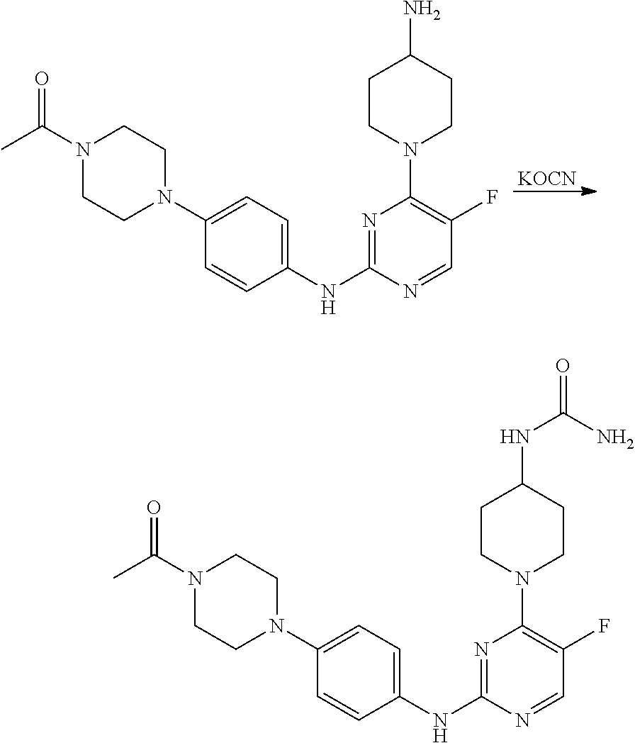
C1(NC2=NC(N3CCC(N)CC3)=C(F)C=N2)=CC=C(N2CCN(C(C)=O)CC2)C=C1.[KOCN].C1(NC2=NC(N3CCC(NC(=O)N)CC3)=C(F)C=N2)=CC=C(N2CCN(C(C)=O)CC2)C=C1
